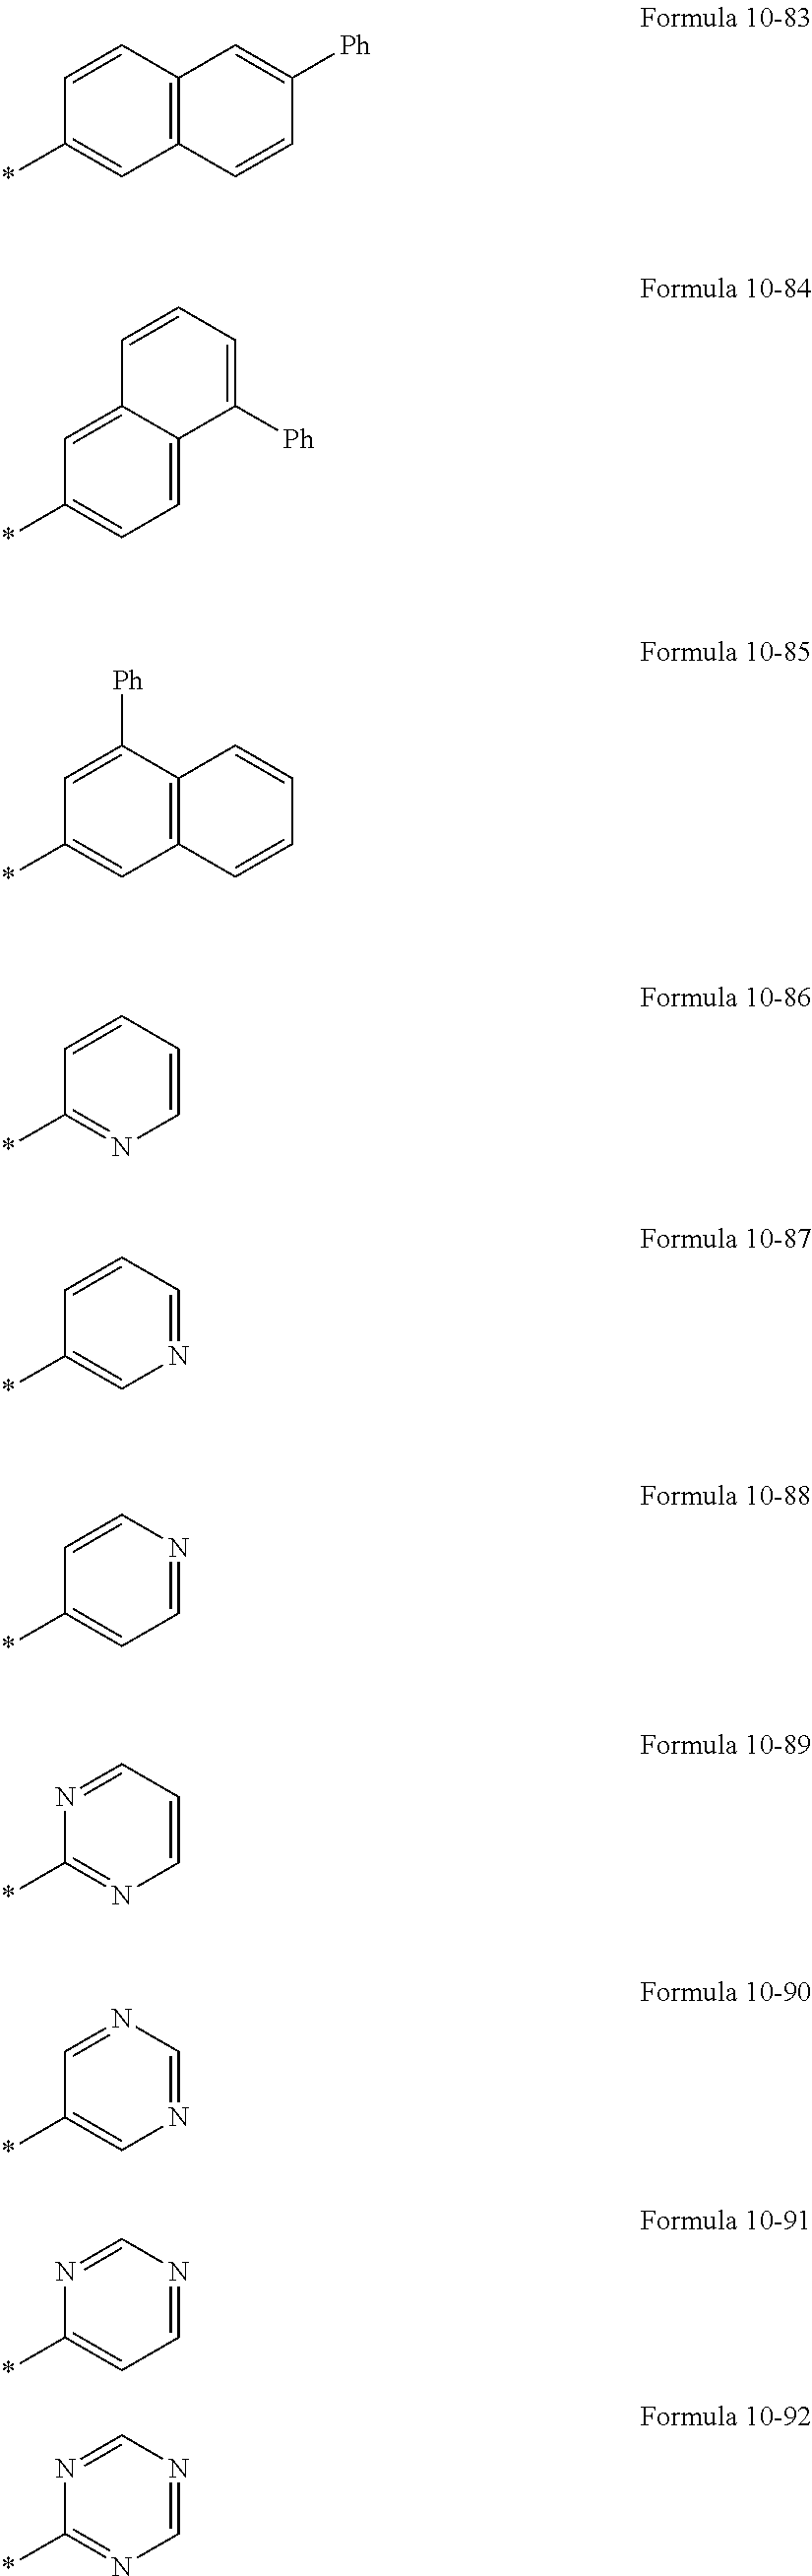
C1(*)=CC2=C(C=C1)C=C([Ph])C=C2.C1(*)=CC=C2C(=C1)C=CC=C2[Ph].C1(*)=CC2=C(C([Ph])=C1)C=CC=C2.C1(*)=NC=CC=C1.C1(*)=CN=CC=C1.C1(*)=CC=NC=C1.C1(*)=NC=CC=N1.C1(*)=CN=CN=C1.C1(*)=CC=NC=N1.C1(*)=NC=NC=N1
